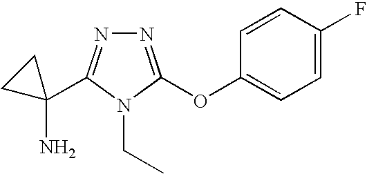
N1=C(OC2=CC=C(F)C=C2)N(CC)C(C2(N)CC2)=N1
